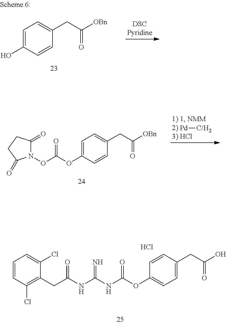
C1=C(O)C=CC(CC([OBn])=O)=C1.[Pd][C/H2].C1=C(OC(ON2C(=O)CCC2=O)=O)C=CC(CC([OBn])=O)=C1.Cl.C1=CC(Cl)=C(CC(NC(NC(OC2=CC=C(CC(O)=O)C=C2)=O)=N)=O)C(Cl)=C1
